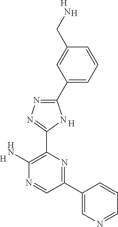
[H].N1=CC(C2=CN=CC=C2)=NC(C2=NN=C(C3=CC=CC(CN)=C3)N2)=C1N.[H].[H].[H]
